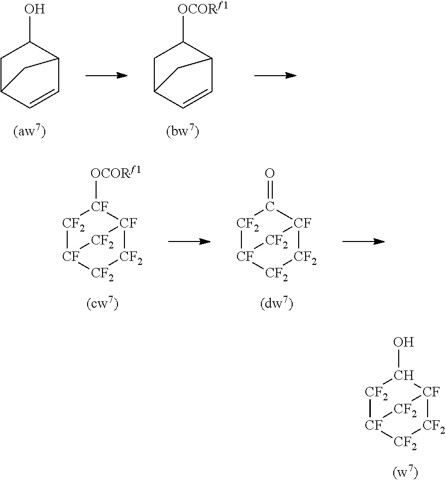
[CF2]1[CF]2[CF2][CF2][CF](C1O)[CF2]2.C1C2C=CC(C1O)C2.C1C2C=CC(C1[OCORf1])C2.[CF2]1[CF]2[CF2][CF2][CF]([CF]1[OCORf1])[CF2]2.[CF2]1[CF]2[CF2][CF2][CF](C1=O)[CF2]2
